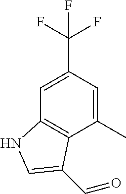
C1(C(F)(F)F)=CC2=C(C(C)=C1)C(C=O)=CN2
